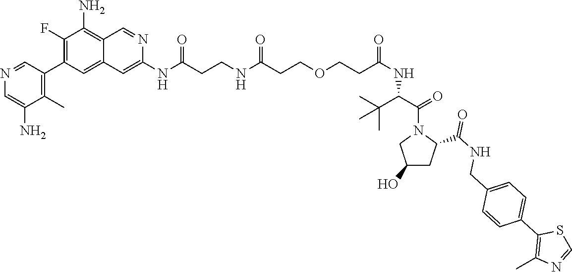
N(C(CCNC(CCOCCC(NC(C(N1CC(O)CC1C(NCC1=CC=C(C2=C(C)N=CS2)C=C1)=O)=O)C(C)(C)C)=O)=O)=O)C1=CC2=CC(C3=C(C)C(N)=CN=C3)=C(F)C(N)=C2C=N1
